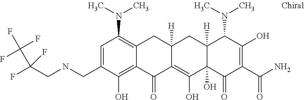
C1=C(CNCC(F)(F)C(F)(F)F)C(O)=C2C(=C1N(C)C)CC1([H])C(=C(O)C3(O)C([H])(C1)C(N(C)C)C(O)=C(C(N)=O)C3=O)C2=O
